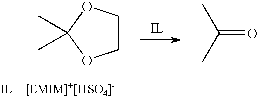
C1COC(C)(C)O1.CC(C)=O
